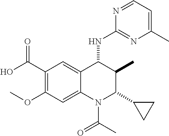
C1(C(O)=O)=C(OC)C=C2C(=C1)C(NC1=NC(C)=CC=N1)C(C)C(C1CC1)N2C(C)=O
